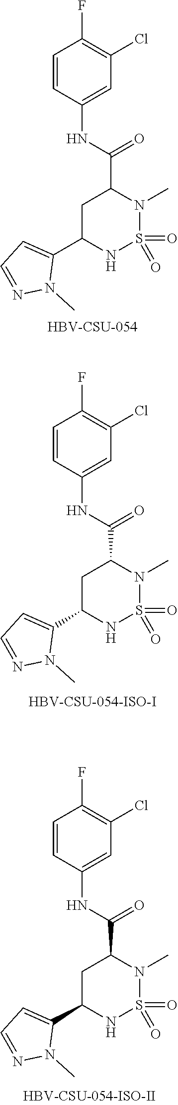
N(C(C1CC(C2=CC=NN2C)NS(=O)(=O)N1C)=O)C1=CC(Cl)=C(F)C=C1.[HBV-CSU-054].N(C(C1CC(C2=CC=NN2C)NS(=O)(=O)N1C)=O)C1=CC(Cl)=C(F)C=C1.N(C(C1CC(C2=CC=NN2C)NS(=O)(=O)N1C)=O)C1=CC(Cl)=C(F)C=C1
